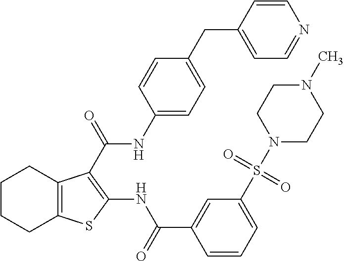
C1CCC2=C(C1)C(C(NC1=CC=C(CC3=CC=NC=C3)C=C1)=O)=C(NC(C1=CC(S(N3CCN(C)CC3)(=O)=O)=CC=C1)=O)S2
